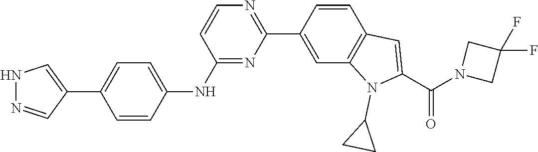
N1=C(NC2=CC=C(C3=CNN=C3)C=C2)C=CN=C1C1=CC2=C(C=C1)C=C(C(=O)N1CC(F)(F)C1)N2C1CC1
